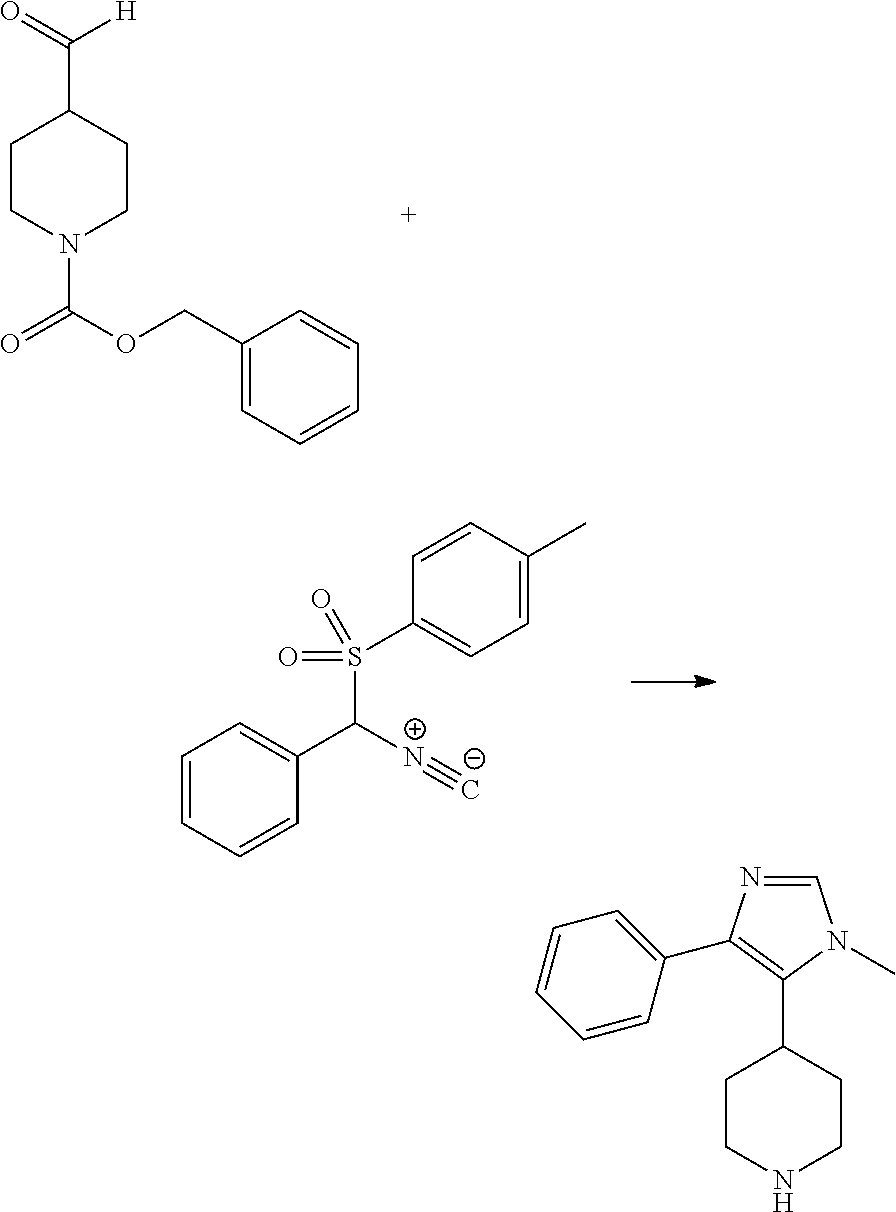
C1CN(C(=O)OCC2=CC=CC=C2)CCC1C(=O)[H].C1=CC=CC(C([N+]#[C-])S(C2=CC=C(C)C=C2)(=O)=O)=C1.C1CNCCC1C1=C(C2=CC=CC=C2)N=CN1C
